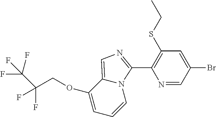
C(COC1=CC=CN2C1=CN=C2C1=C(SCC)C=C(Br)C=N1)(F)(F)C(F)(F)F
